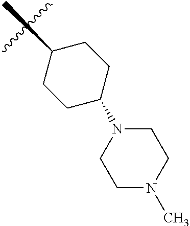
C1N(C)CCN(C2CCC(C)CC2)C1
